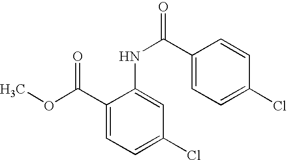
C1(NC(=O)C2=CC=C(Cl)C=C2)=CC(Cl)=CC=C1C(OC)=O
